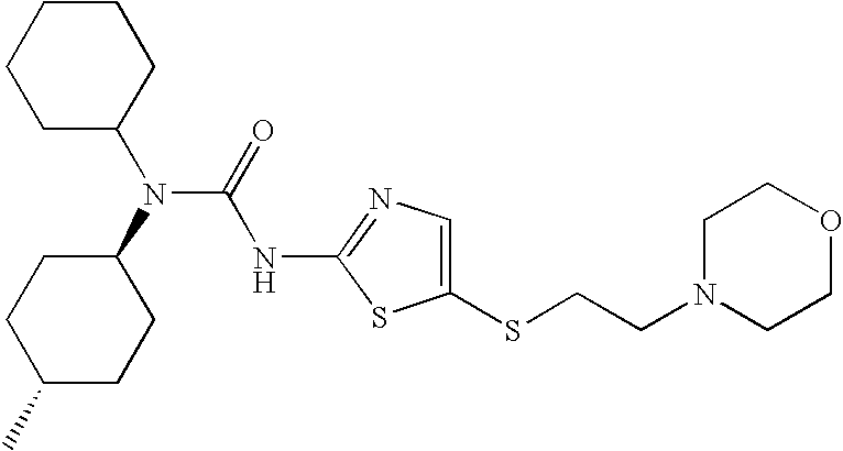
C1(SCCN2CCOCC2)=CN=C(NC(N(C2CCCCC2)C2CCC(C)CC2)=O)S1
